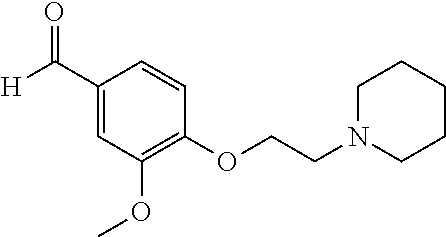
C1(C(=O)[H])=CC(OC)=C(OCCN2CCCCC2)C=C1
